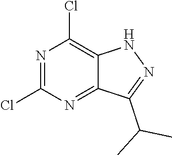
ClC1=NC(Cl)=C2NN=C(C(C)C)C2=N1
